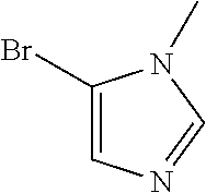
C1(Br)=CN=CN1C
